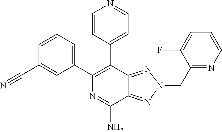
C12=NN(CC3=NC=CC=C3F)N=C1C(N)=NC(C1=CC=CC(C#N)=C1)=C2C1=CC=NC=C1
